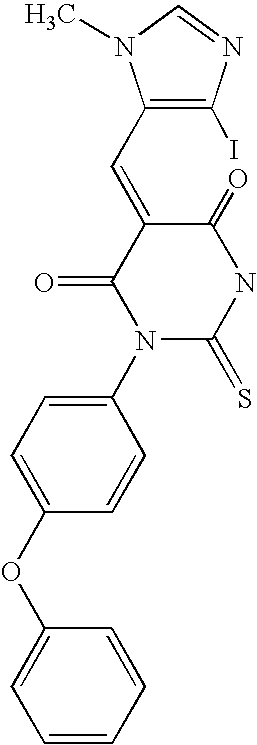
C1(C=C2C(=O)N(C3=CC=C(OC4=CC=CC=C4)C=C3)C(=S)NC2=O)=C(I)N=CN1C
